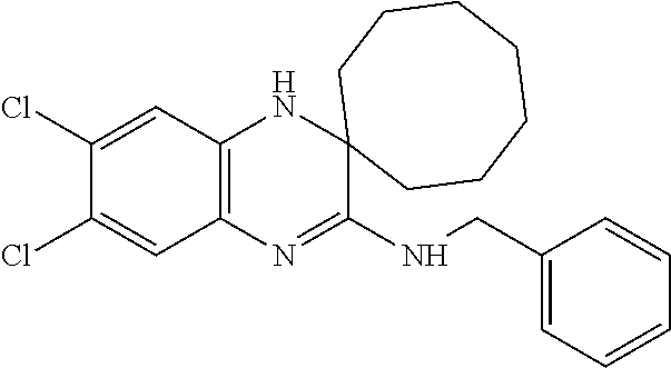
C1(Cl)=CC2=C(C=C1Cl)N=C(NCC1=CC=CC=C1)C1(N2)CCCCCCC1
